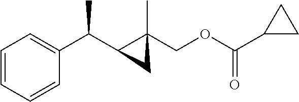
C1=CC=CC(C(C2C(C)(COC(C3CC3)=O)C2)C)=C1
